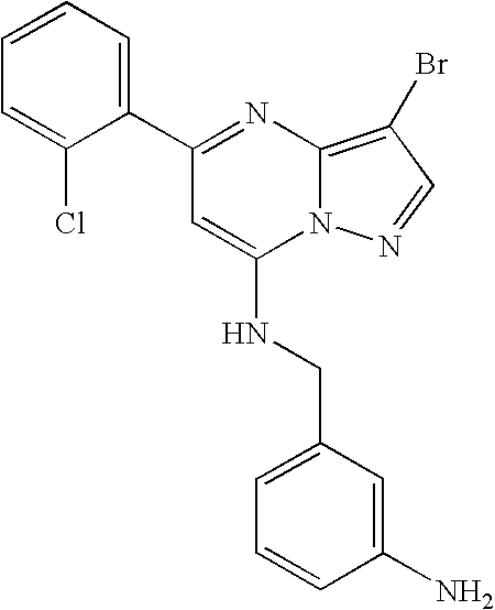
C1=CC=C(C2=NC3=C(Br)C=NN3C(NCC3=CC=CC(N)=C3)=C2)C(Cl)=C1
